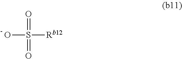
OS([Rb12])(=O)=O
